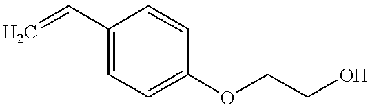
C1=C(C=C)C=CC(OCCO)=C1
